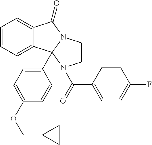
C1=CC=C2C(=C1)C(=O)N1CCN(C(=O)C3=CC=C(F)C=C3)C21C1=CC=C(OCC2CC2)C=C1
